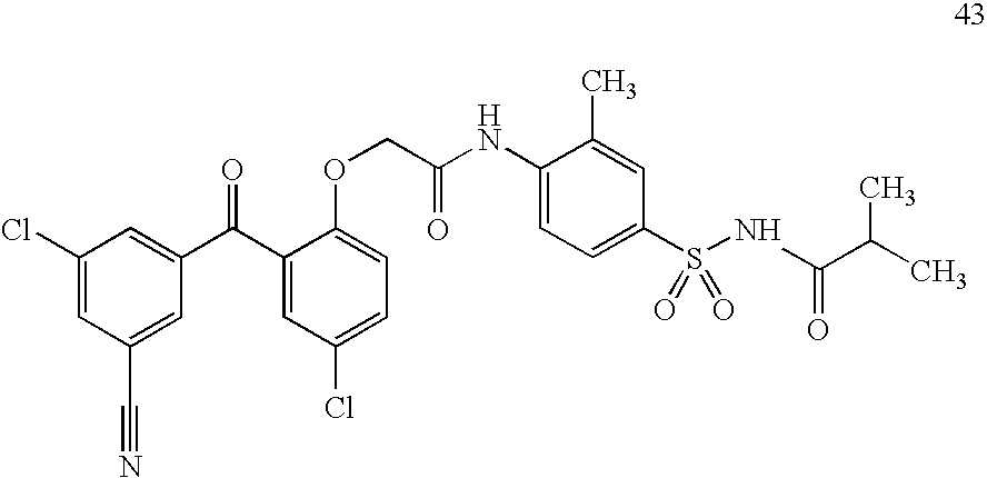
C1(Cl)=CC(C#N)=CC(C(C2=CC(Cl)=CC=C2OCC(NC2=CC=C(S(NC(=O)C(C)C)(=O)=O)C=C2C)=O)=O)=C1
